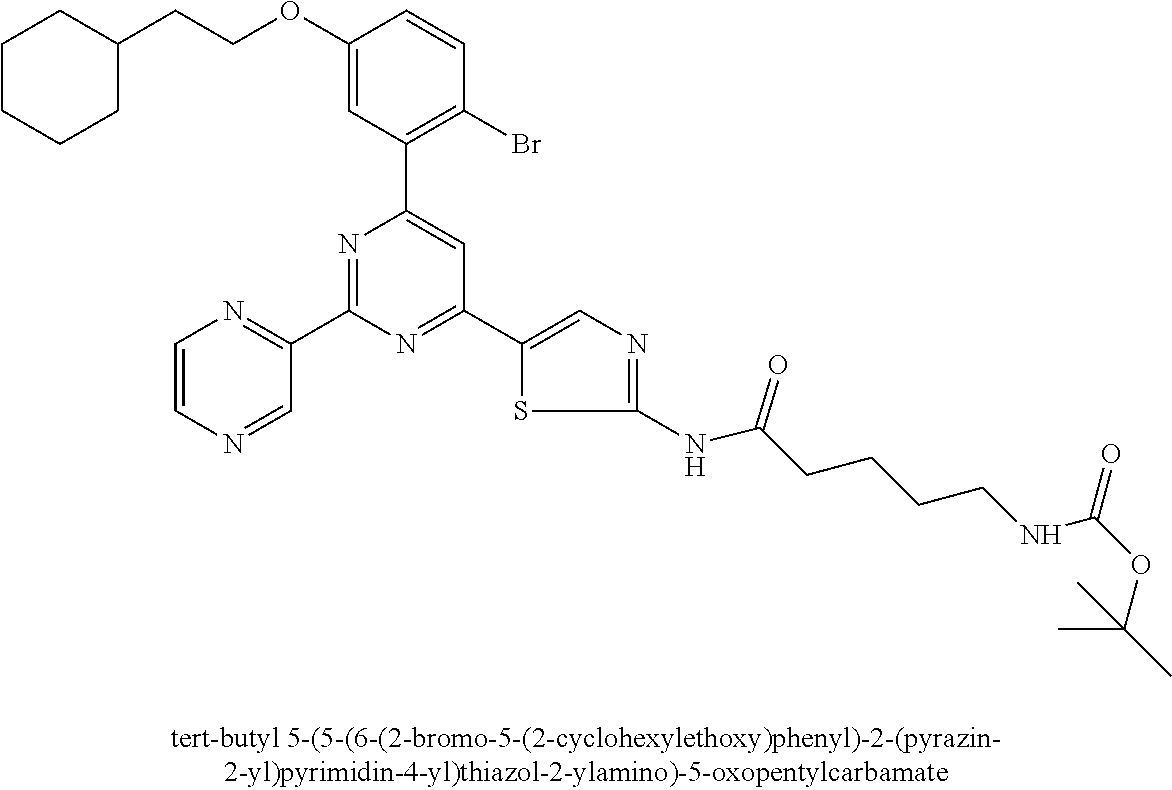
C1(OCCC2CCCCC2)=CC(C2=CC(C3=CN=C(NC(CCCCNC(OC(C)(C)C)=O)=O)S3)=NC(C3=NC=CN=C3)=N2)=C(Br)C=C1
